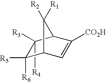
C1([R4])([R3])C([R5])([R6])C2C=C([CO2H])C1C2([R2])[R1]
